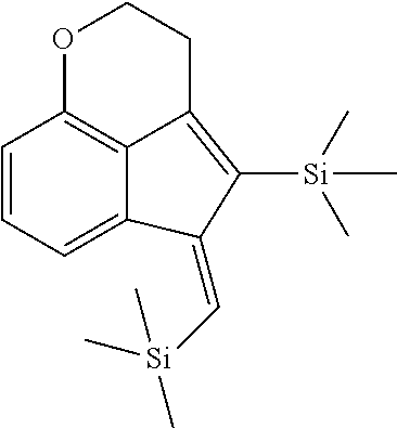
C1=CC=C2C3=C1OCCC3=C([Si](C)(C)C)C2=C[Si](C)(C)C
